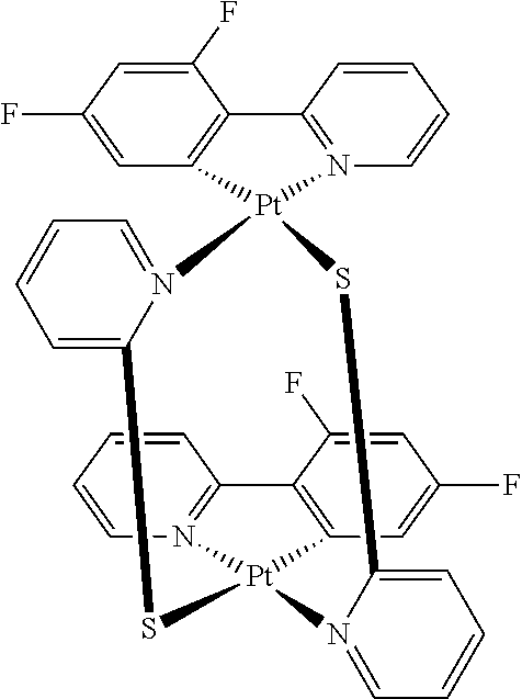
C1(F)=CC(F)=CC2=C1C1=N(C=CC=C1)[Pt]21N2=CC=CC=C2S[Pt]2(N3=CC=CC=C3S1)C1=C(C(F)=CC(F)=C1)C1=N2C=CC=C1
